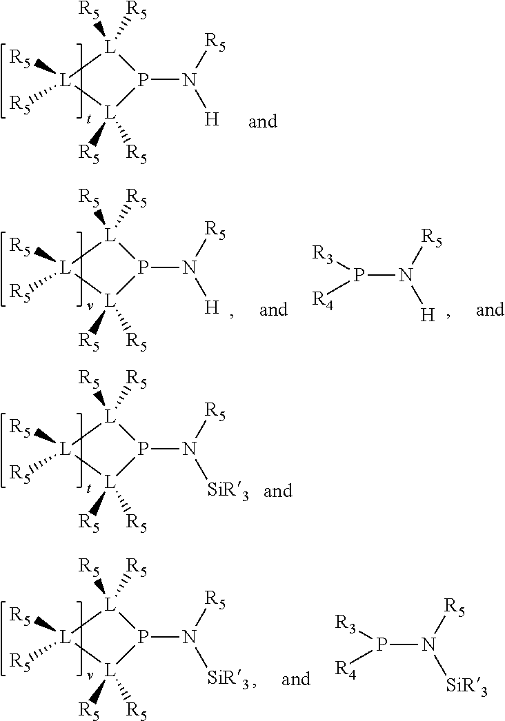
[L]1([R5])([R5])[L]([R5])([R5])[L]([R5])([R5])P1N([R5])[H].[L]1([R5])([R5])[L]([R5])([R5])[L]([R5])([R5])P1N([R5])[H].[R4]P([R3])N([H])[R5].[L]1([R5])([R5])[L]([R5])([R5])[L]([R5])([R5])P1N([R5])[SiR3].[L]1([R5])([R5])[L]([R5])([R5])[L]([R5])([R5])P1N([R5])[SiR3].[R4]P([R3])N([SiR3])[R5]
